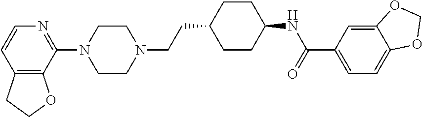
C12=C(C(N3CCN(CCC4CCC(NC(C5=CC=C6C(=C5)OCO6)=O)CC4)CC3)=NC=C1)OCC2
